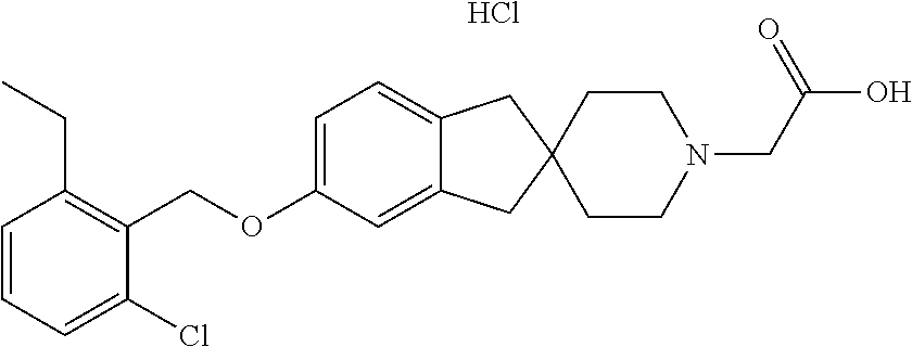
Cl.C1=C(OCC2=C(CC)C=CC=C2Cl)C=C2C(=C1)CC1(C2)CCN(CC(O)=O)CC1
